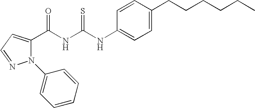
C1=CC(NC(NC(=O)C2=CC=NN2C2=CC=CC=C2)=S)=CC=C1CCCCCC
